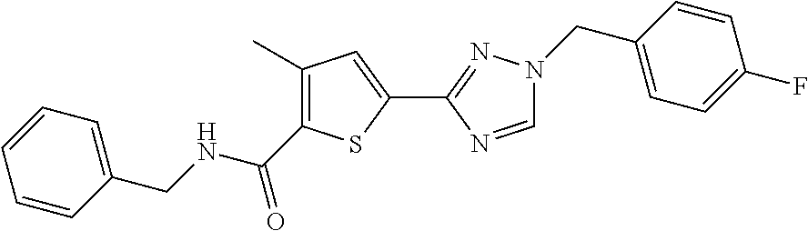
C1=NC(C2=CC(C)=C(C(NCC3=CC=CC=C3)=O)S2)=NN1CC1=CC=C(F)C=C1
